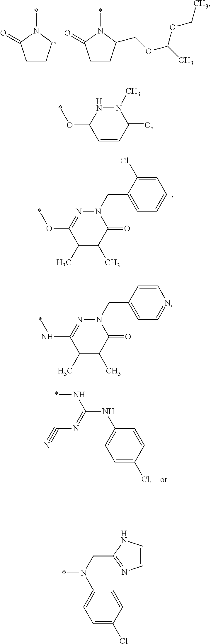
C1CCN(*)C1=O.C1CC(COC(C)OCC)N(*)C1=O.C1(C)C(C)C(=O)N(CC2=CC=CC=C2Cl)N=C1O*.C1=C(Cl)C=CC(NC(N*)=NC#N)=C1.C1=C(Cl)C=CC(N(*)CC2=NC=CN2)=C1.C1=CC(=O)N(C)NC1O*.C1(C)C(C)C(=O)N(CC2=CC=NC=C2)N=C1N*
